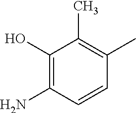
C1(O)=C(N)C=CC(C)=C1C
